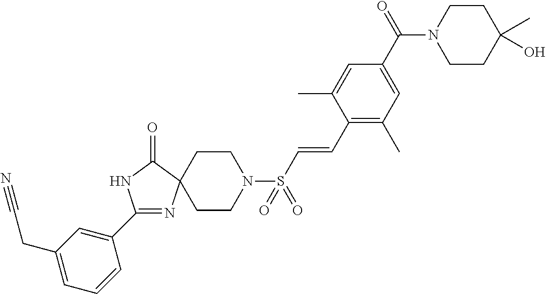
C1(C2=CC(CC#N)=CC=C2)=NC2(C(=O)N1)CCN(S(C=CC1=C(C)C=C(C(N3CCC(O)(C)CC3)=O)C=C1C)(=O)=O)CC2
